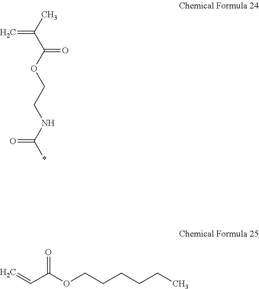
CC(C(OCCNC(*)=O)=O)=C.C=CC(OCCCCCC)=O
